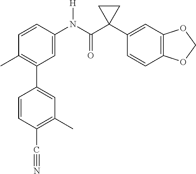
C1=C(N(C(C2(C3=CC4=C(C=C3)OCO4)CC2)=O)[H])C=CC(C)=C1C1=CC(C)=C(C#N)C=C1
